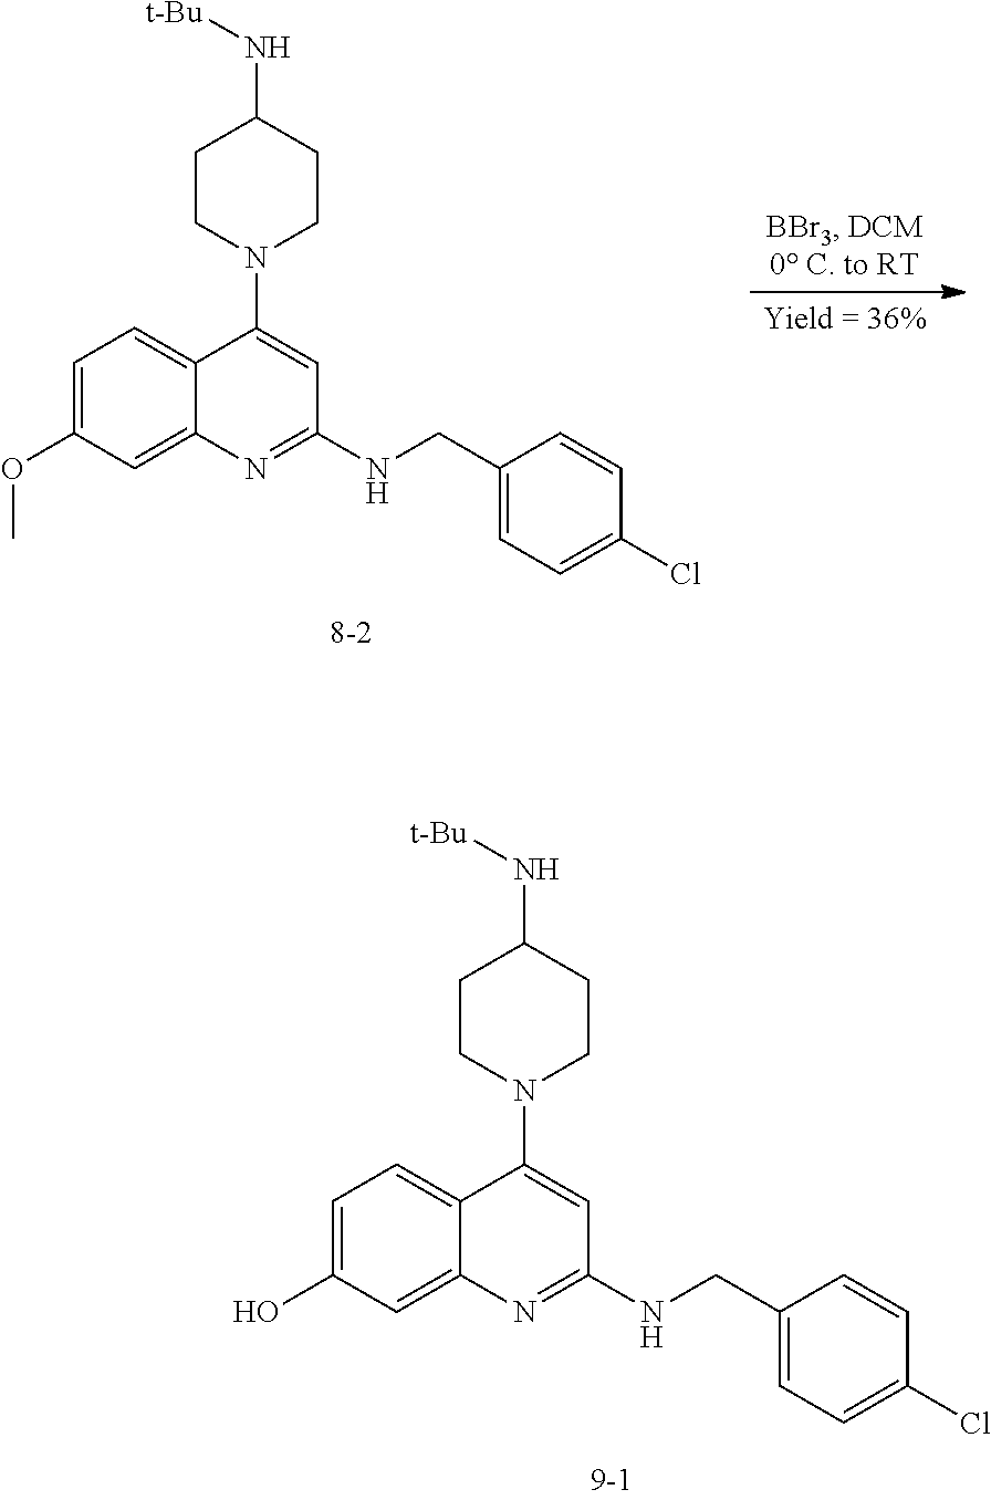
C1=C(O)C=C2C(=C1)C(N1CCC(N[t-Bu])CC1)=CC(NCC1=CC=C(Cl)C=C1)=N2.C1=C(OC)C=C2C(=C1)C(N1CCC(N[t-Bu])CC1)=CC(NCC1=CC=C(Cl)C=C1)=N2
